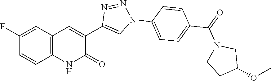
C1=CC(F)=CC2=C1NC(=O)C(C1=CN(C3=CC=C(C(=O)N4CCC(OC)C4)C=C3)N=N1)=C2
